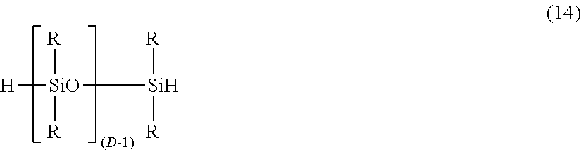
[H][SiO]([R])([R])[Si]([R])[R]
